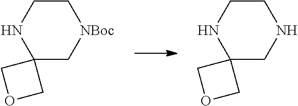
C1C[NBoc]CC2(N1)COC2.C1CNCC2(N1)COC2
